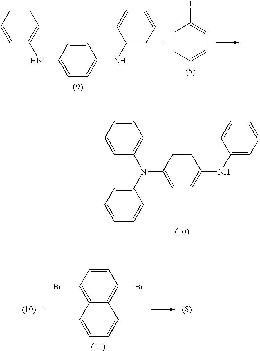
C1=CC=CC=C1NC1=CC=C(NC2=CC=CC=C2)C=C1.C1=CC=CC=C1I.C1=CC=CC=C1N(C1=CC=C(NC2=CC=CC=C2)C=C1)C1=CC=CC=C1.C12=C(Br)C=CC(Br)=C1C=CC=C2
